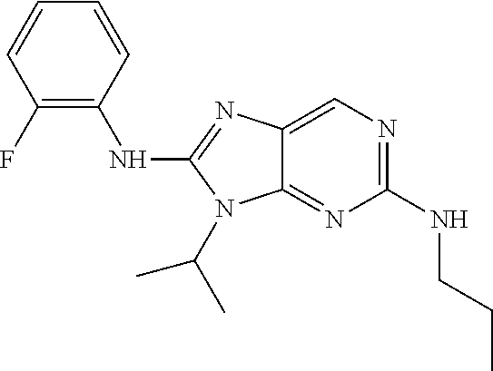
C1(NCCC)=NC=C2C(=N1)N(C(C)C)C(NC1=C(F)C=CC=C1)=N2
